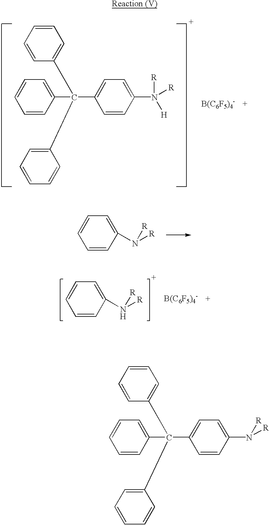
C1=C(C(C2=CC=CC=C2)(C2=CC=CC=C2)C2=CC=CC=C2)C=CC(N([R])([R])[H])=C1.C1=C(C(C2=CC=CC=C2)(C2=CC=CC=C2)C2=CC=CC=C2)C=CC(N([R])[R])=C1.C1=CC=CC(N([R])[R])=C1.C1=CC=CC(N([R])[R])=C1
